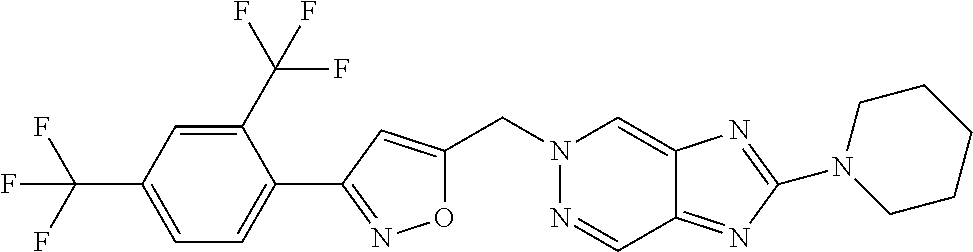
C(N1N=CC2=NC(N3CCCCC3)=NC2=C1)C1=CC(C2=CC=C(C(F)(F)F)C=C2C(F)(F)F)=NO1
